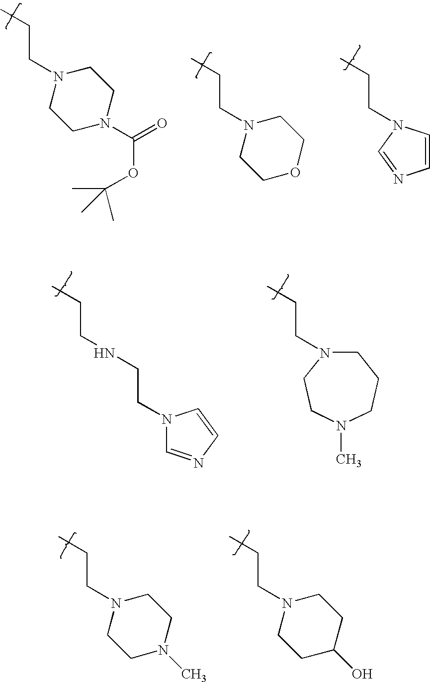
N1(CCC)CCN(C(OC(C)(C)C)=O)CC1.N1(CCC)CCOCC1.N1(CCC)C=NC=C1.N(CCC)CCN1C=NC=C1.N1(CCC)CCN(C)CCC1.N1(CCC)CCN(C)CC1.N1(CCC)CCC(O)CC1
